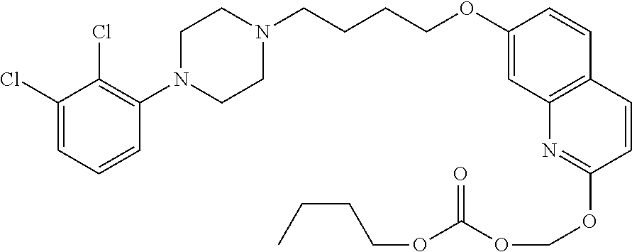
C1(Cl)=CC=CC(N2CCN(CCCCOC3=CC4=C(C=C3)C=CC(OCOC(OCCCC)=O)=N4)CC2)=C1Cl
